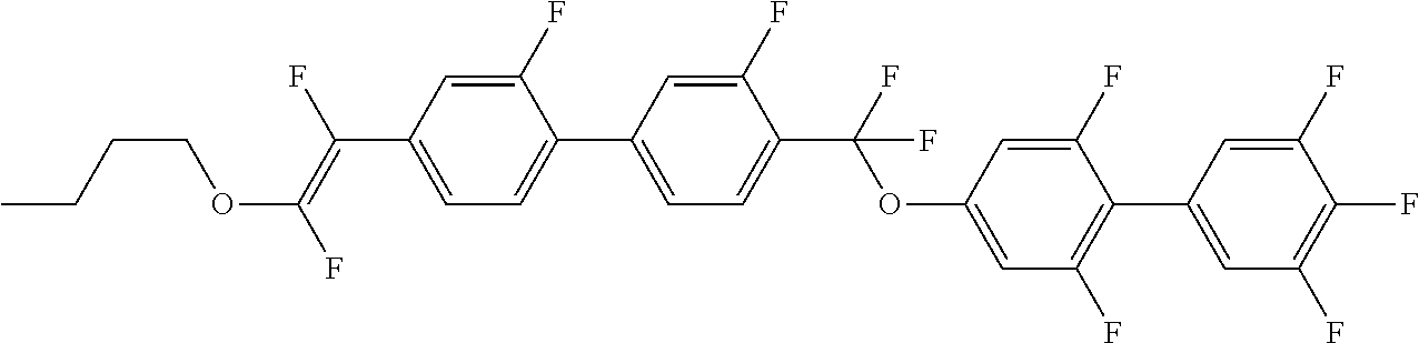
C1(F)=CC(C(=C(F)OCCCC)F)=CC=C1C1=CC=C(C(OC2=CC(F)=C(C3=CC(F)=C(F)C(F)=C3)C(F)=C2)(F)F)C(F)=C1
